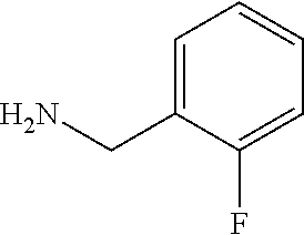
C1=C(CN)C(F)=CC=C1
